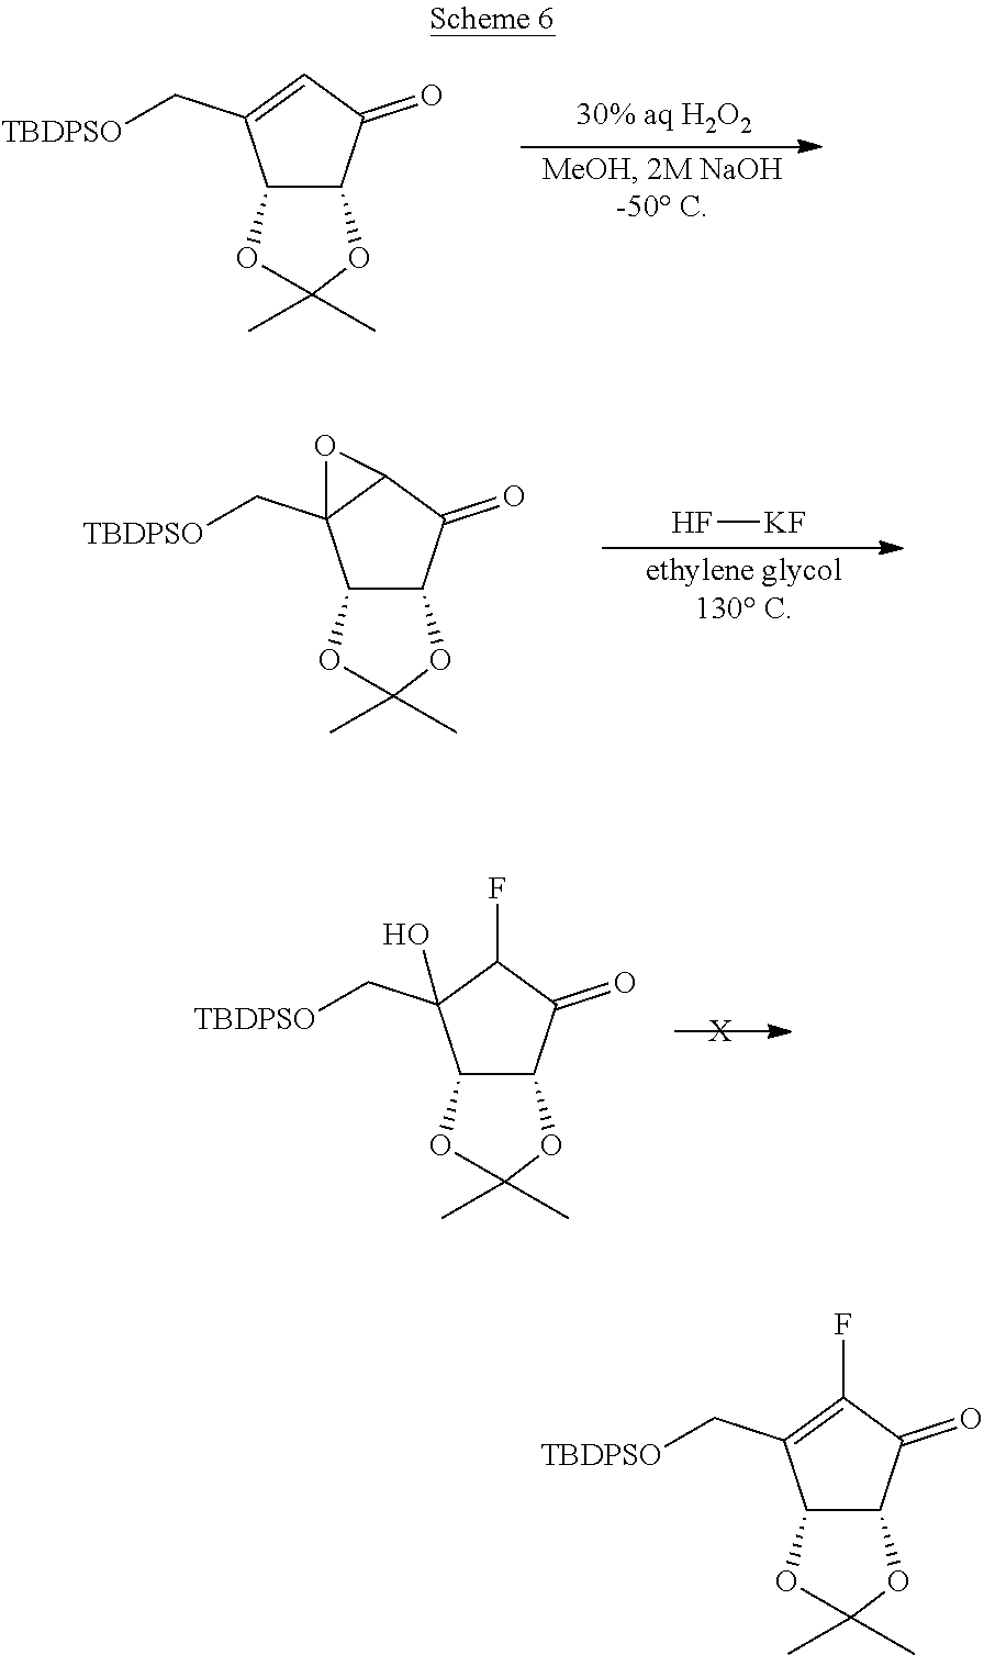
C12C(C(=O)C=C1C[TBDPSO])OC(C)(C)O2.C12C(C(=O)C3C1(C[TBDPSO])O3)OC(C)(C)O2.F[KF].C12C(C(=O)C(F)C1(C[TBDPSO])O)OC(C)(C)O2.[X].C12C(C(=O)C(F)=C1C[TBDPSO])OC(C)(C)O2
